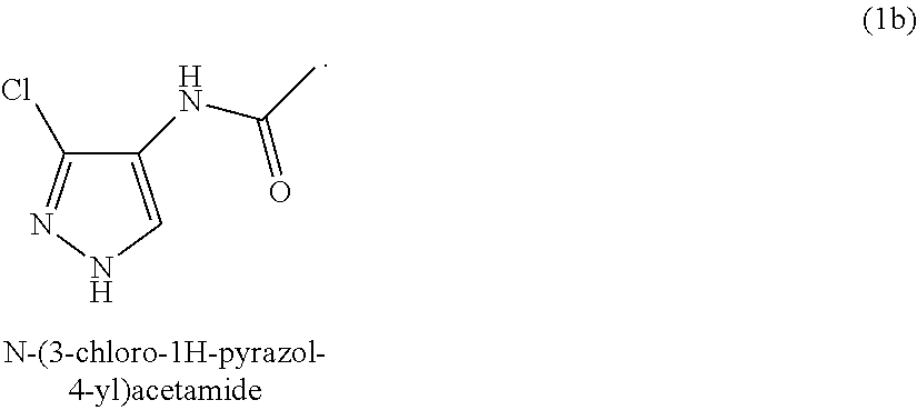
C1(NC(=O)C)=CNN=C1Cl
